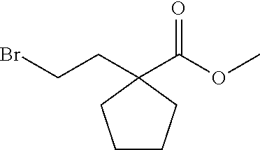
C1CCC(C(OC)=O)(CCBr)C1
